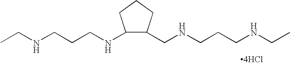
C1(NCCCNCC)C(CNCCCNCC)CCC1.[4HCl]
